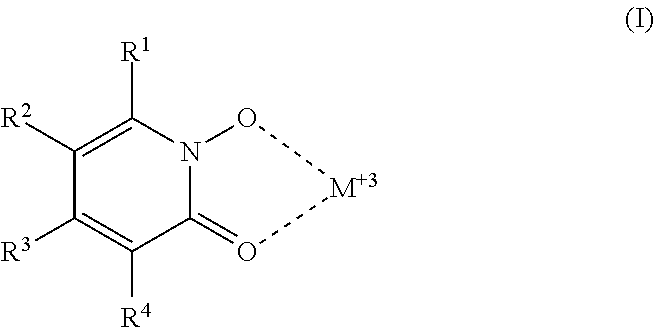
C1([R2])=C([R1])N2C(=O[M+3]O2)C([R4])=C1[R3]
